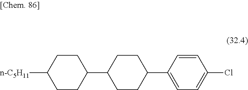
C1(Cl)=CC=C(C2CCC(C3CCC([n-C5H11])CC3)CC2)C=C1
